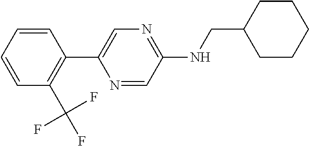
C1=CC=CC(C(F)(F)F)=C1C1=CN=C(NCC2CCCCC2)C=N1
